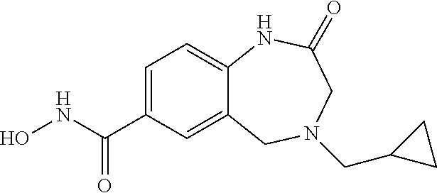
C12=CC(C(NO)=O)=CC=C1NC(=O)CN(CC1CC1)C2
